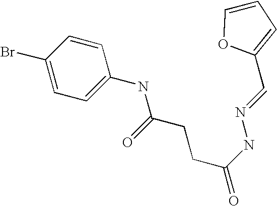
C(=O)(CCC(NC1=CC=C(Br)C=C1)=O)NN=CC1=CC=CO1
